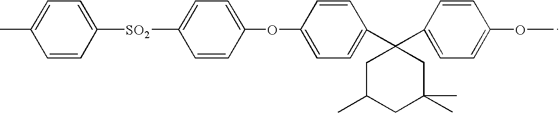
C1=CC([SO2]C2=CC=C(OC3=CC=C(C4(C5=CC=C(OC)C=C5)CC(C)CC(C)(C)C4)C=C3)C=C2)=CC=C1C
